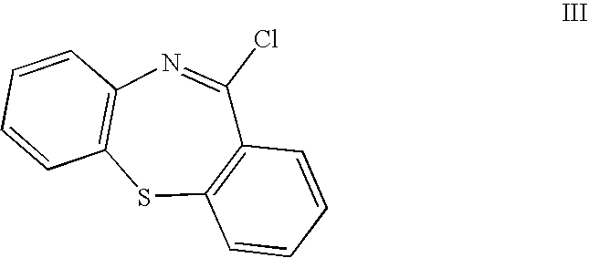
C12=C(C(Cl)=NC3=C(S1)C=CC=C3)C=CC=C2
